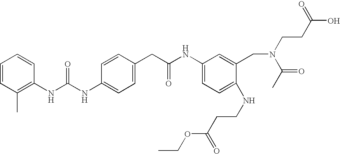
C1=CC(CC(NC2=CC=C(NCCC(OCC)=O)C(CN(CCC(O)=O)C(C)=O)=C2)=O)=CC=C1NC(NC1=C(C)C=CC=C1)=O
